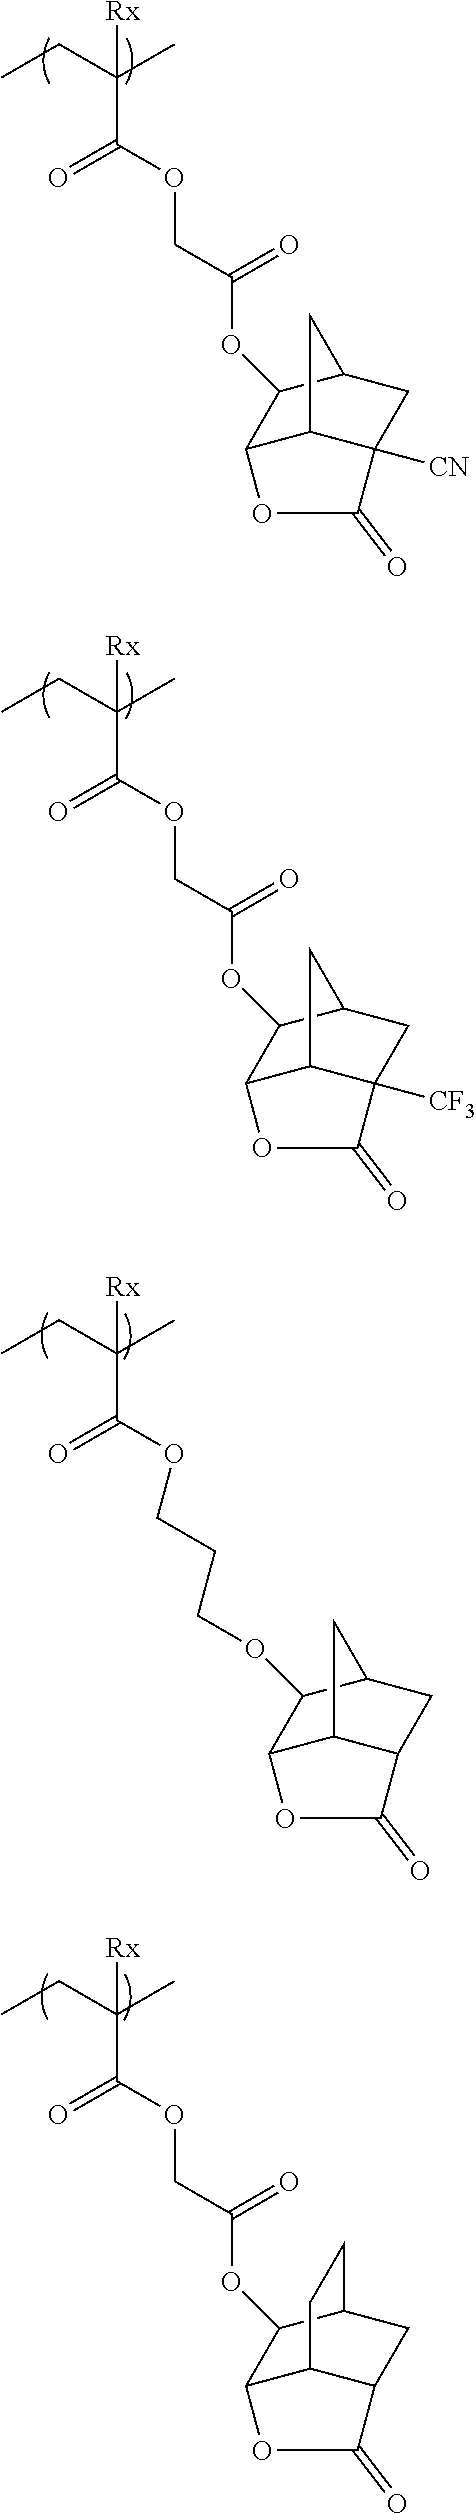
CCC(C)([Rx])C(OCC(OC1C2C3C([CN])(CC1C3)C(=O)O2)=O)=O.CCC(C)([Rx])C(OCC(OC1C2C3C([CF3])(CC1C3)C(=O)O2)=O)=O.CCC(C)([Rx])C(OCCCOC1C2C3C(CC1C3)C(=O)O2)=O.CCC(C)([Rx])C(OCC(=O)OC1C2C3C(CC1CC3)C(=O)O2)=O
